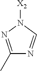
[X2]N1N=C(C)N=C1
